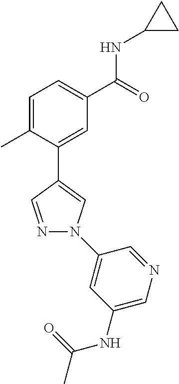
C1=C(C)C(C2=CN(C3=CC(NC(C)=O)=CN=C3)N=C2)=CC(C(=O)NC2CC2)=C1
